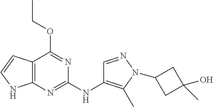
C12=C(N=C(NC3=C(C)N(C4CC(O)(C)C4)N=C3)N=C1OCC)NC=C2
